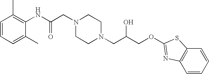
C1=CC=C(C)C(NC(CN2CCN(CC(COC3=NC4=C(C=CC=C4)S3)O)CC2)=O)=C1C
